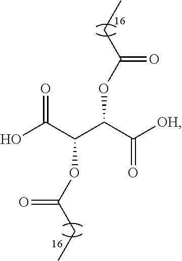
[OH]C(C(C(C(O)=O)OC(CC)=O)OC(CC)=O)=O
